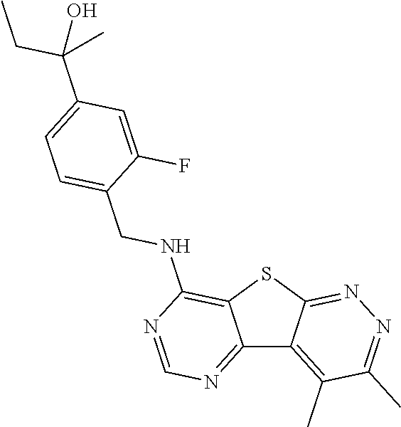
C12=NC=NC(NCC3=CC=C(C(C)(CC)O)C=C3F)=C1SC1=NN=C(C)C(C)=C21
